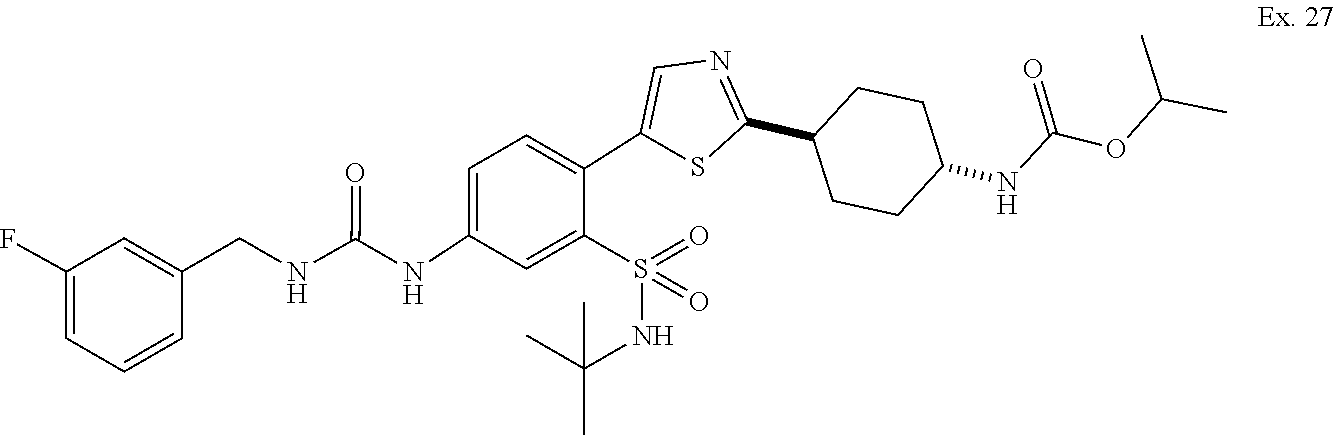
CC(OC(NC1CCC(C2=NC=C(C3=CC=C(NC(NCC4=CC(F)=CC=C4)=O)C=C3S(=O)(=O)NC(C)(C)C)S2)CC1)=O)C
